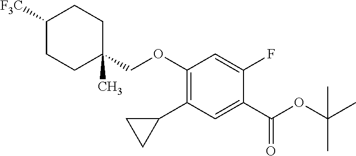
C1([F3C])CCC(C)(COC2=C(C3CC3)C=C(C(OC(C)(C)C)=O)C(F)=C2)CC1
